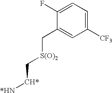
C1(F)=CC=C([CF3])C=C1C[S(O)2]C[CH*][*HN]
